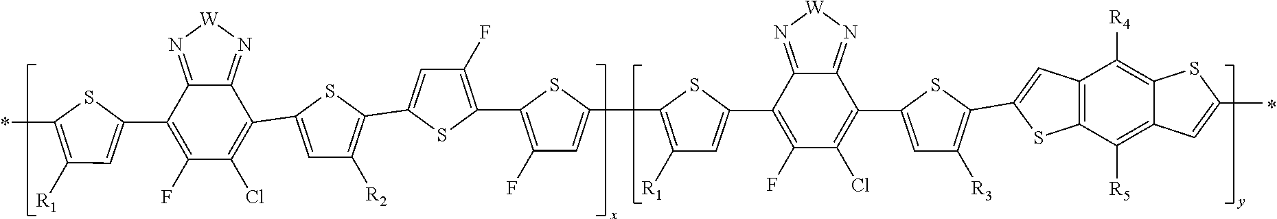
N1=C2C(=N[W]1)C(C1=CC([R2])=C(C3=CC(F)=C(C4=C(F)C=C(C5=C([R1])C=C(C6=C(F)C(Cl)=C(C7=CC([R3])=C(C8=CC9=C(C([R5])=C%10C(=C9[R4])SC(C)=C%10)S8)S7)C7=N[W]N=C76)S5)S4)S3)S1)=C(Cl)C(F)=C2C1=CC([R1])=C(C)S1
